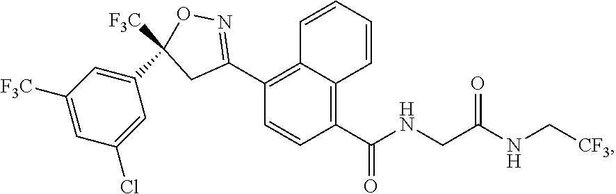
C1(C(NCC(NC[CF3])=O)=O)=C2C(=C(C3=NOC([F3C])(C4=CC([F3C])=CC(Cl)=C4)C3)C=C1)C=CC=C2
